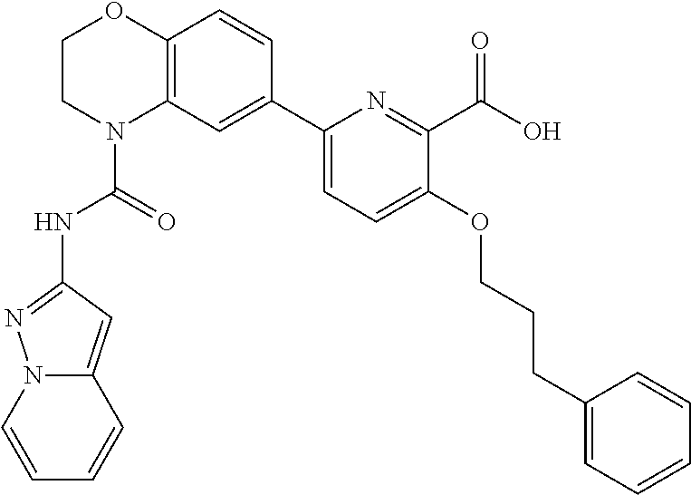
C1CN(C(=O)NC2=NN3C(=C2)C=CC=C3)C2=C(O1)C=CC(C1=CC=C(OCCCC3=CC=CC=C3)C(C(O)=O)=N1)=C2
